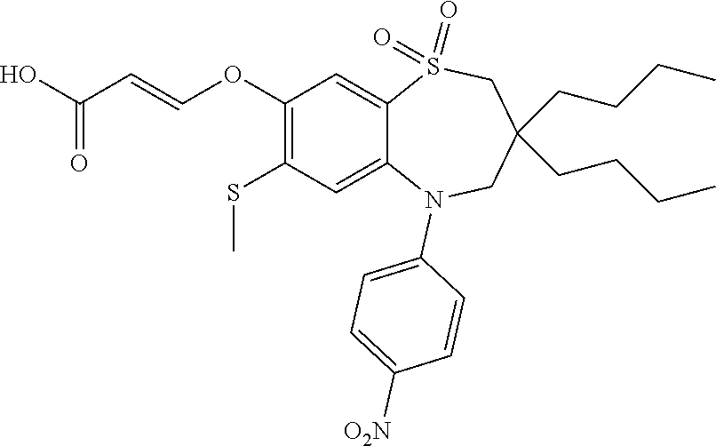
OC(=O)C=COC1=C(SC)C=C2C(=C1)S(=O)(=O)CC(CCCC)(CCCC)CN2C1=CC=C([O2N])C=C1
